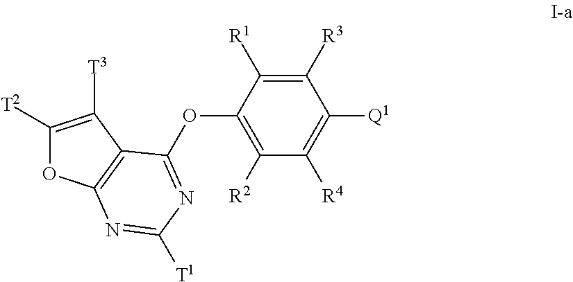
C1([T2])=C([T3])C2=C(O1)N=C([T1])N=C2OC1=C([R2])C([R4])=C([Q1])C([R3])=C1[R1]
